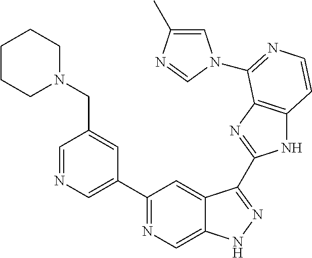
C1=NC=C(C2=NC=C3C(=C2)C(C2=NC4=C(N2)C=CN=C4N2C=C(C)N=C2)=NN3)C=C1CN1CCCCC1
